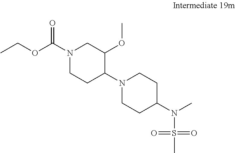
O=C(N1CC(OC)C(N2CCC(N(C)S(=O)(=O)C)CC2)CC1)OCC
